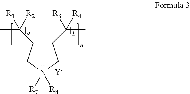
[R7]N1([R8])CC(C(C)([R4])[R3])C(C(C)([R2])[R1])C1.[Y]
